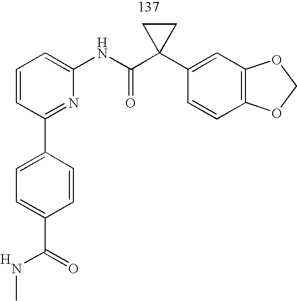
C1=CC=C(NC(C2(C3=CC4=C(C=C3)OCO4)CC2)=O)N=C1C1=CC=C(C(=O)NC)C=C1.[H]
